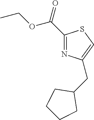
C(C1=NC(CC2CCCC2)=CS1)(=O)OCC
